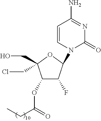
C1(OC(CC)=O)C(F)C(N2C=CC(N)=NC2=O)OC1(CCl)CO
